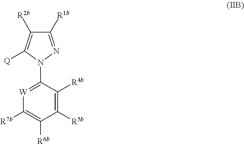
C1([R1b])=NN(C2=[W]C([R7b])=C([R6b])C([R5b])=C2[R4b])C([Q])=C1[R2b]
